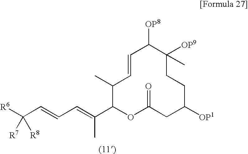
[R6]C(C=CC=C(C)C1C(C)C=CC([OP8])C([OP9])(C)CCC([OP1])CC(=O)O1)([R7])[R8]
